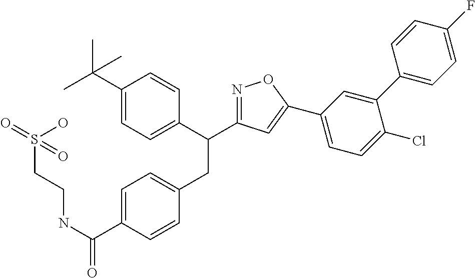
C1(C(C)(C)C)=CC=C(C(CC2=CC=C(C(NCCS(=O)(O)=O)=O)C=C2)C2=NOC(C3=CC=C(Cl)C(C4=CC=C(F)C=C4)=C3)=C2)C=C1
